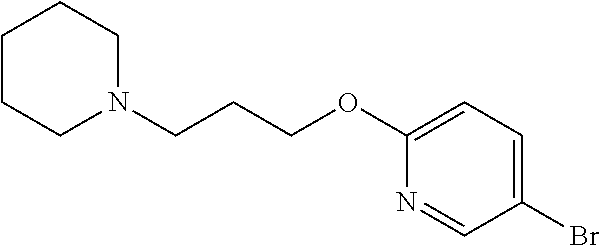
BrC1=CC=C(OCCCN2CCCCC2)N=C1
